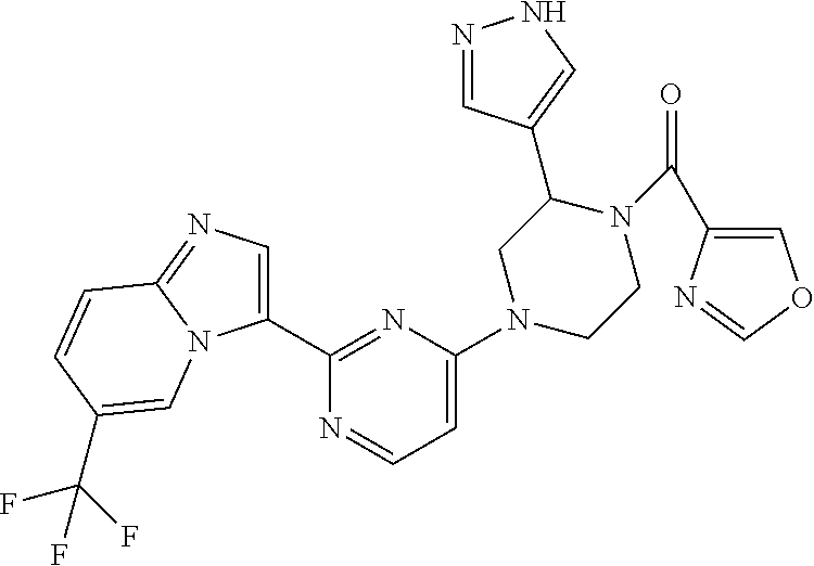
N1=CC(C2CN(C3=CC=NC(C4=CN=C5N4C=C(C(F)(F)F)C=C5)=N3)CCN2C(=O)C2=COC=N2)=CN1
